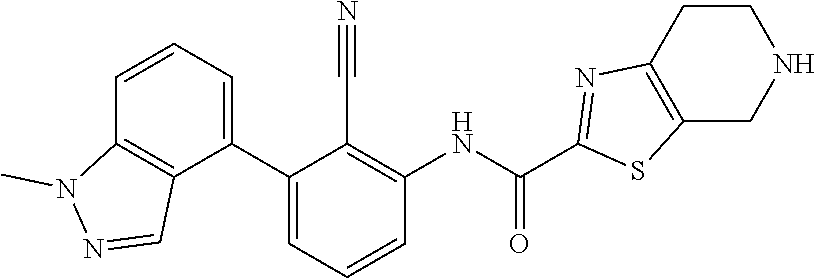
C1(C2=CC=CC(NC(=O)C3=NC4=C(CNCC4)S3)=C2C#N)=CC=CC2=C1C=NN2C
